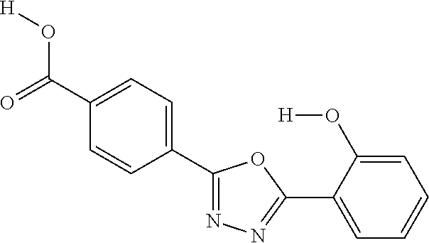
[H]OC(C1=CC=C(C2=NN=C(C3=CC=CC=C3O[H])O2)C=C1)=O
